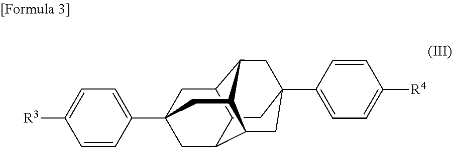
C1C2C3C4CC1(C1=CC=C([R3])C=C1)CC1C4CC(C4=CC=C([R4])C=C4)(CC21)C3
